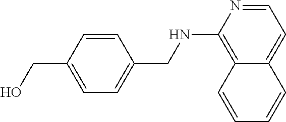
C1(NCC2=CC=C(CO)C=C2)=C2C(=CC=N1)C=CC=C2
